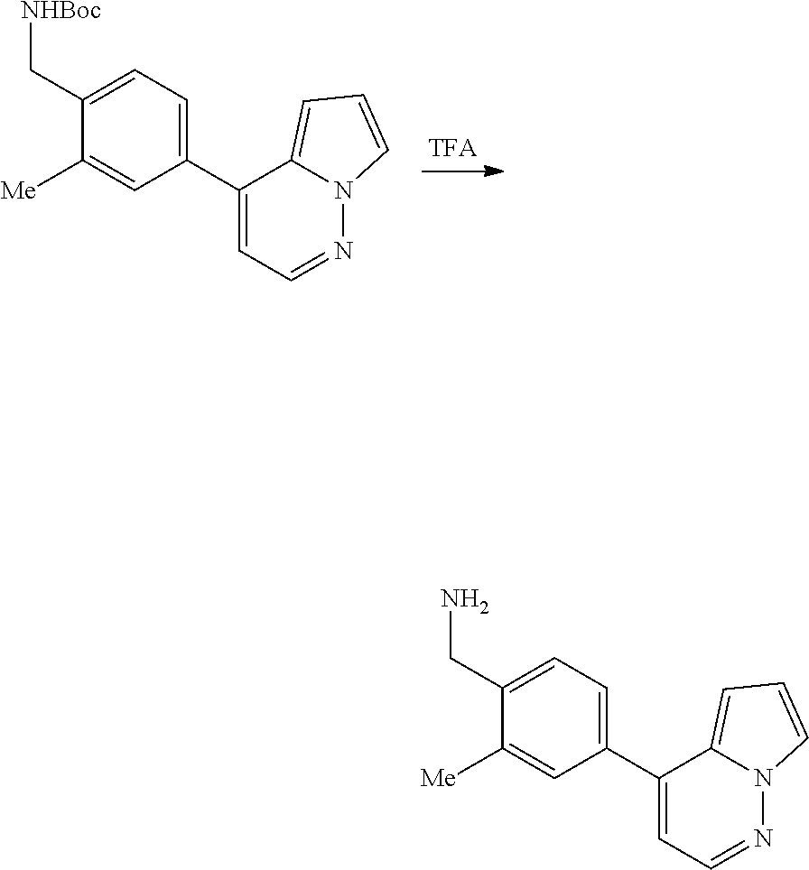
C1(C2=CC=NN3C2=CC=C3)=CC=C(C[NHBoc])C([Me])=C1.C1(C2=CC=NN3C2=CC=C3)=CC=C(CN)C([Me])=C1
